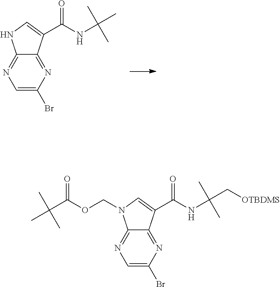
C12=NC=C(Br)N=C1C(C(NC(C)(C)C)=O)=CN2.C12=NC=C(Br)N=C1C(C(NC(C[OTBDMS])(C)C)=O)=CN2COC(C(C)(C)C)=O
